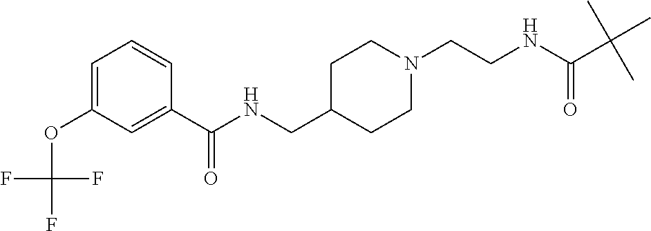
C1=C(OC(F)(F)F)C=C(C(NCC2CCN(CCNC(C(C)(C)C)=O)CC2)=O)C=C1
